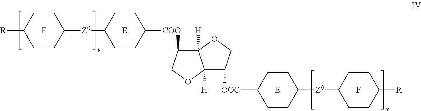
[R]C1CCC([Z0]C2CCC([COO]C3C4([H])C([H])(OC3)C([OOC]C3CCC([Z0]C5CCC([R])CC5)CC3)CO4)CC2)CC1.F.[E].[E].F
